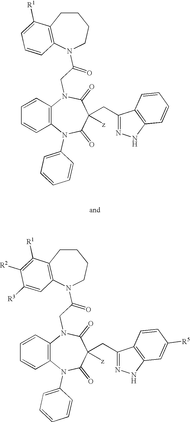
C1CC2=C(C=CC=C2[R1])N(C(CN2C3=C(C=CC=C3)N(C3=CC=CC=C3)C(=O)C(CC3=NNC4=C3C=CC=C4)([z])C2=O)=O)CC1.C1CC2=C(C=C([R3])C([R2])=C2[R1])N(C(CN2C3=C(C=CC=C3)N(C3=CC=CC=C3)C(=O)C(CC3=NNC4=C3C=CC([R5])=C4)([z])C2=O)=O)CC1
